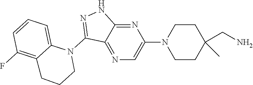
N1(C2=NNC3=NC(N4CCC(CN)(C)CC4)=CN=C23)C2=CC=CC(F)=C2CCC1
